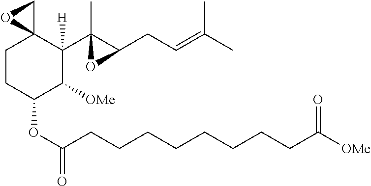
C1CC(OC(=O)CCCCCCCCC([OMe])=O)C([OMe])C(C2(C)C(CC=C(C)C)O2)([H])C12CO2
